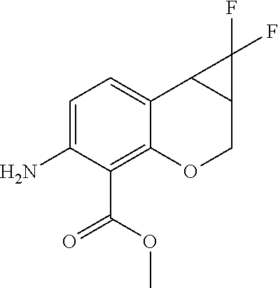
NC1=CC=C2C(=C1C(OC)=O)OCC1C2C1(F)F
